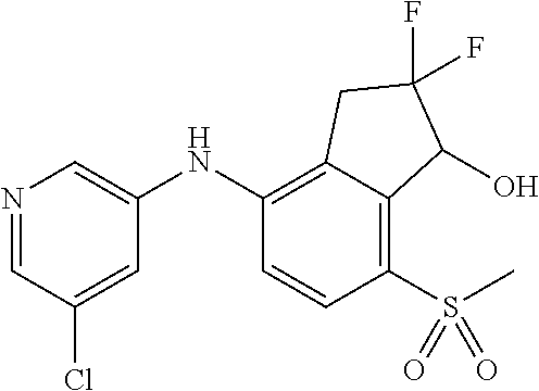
C1(NC2=CN=CC(Cl)=C2)=C2C(=C(S(=O)(=O)C)C=C1)C(O)C(F)(F)C2
